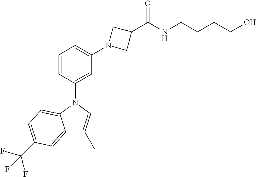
C1=CC(N2C3=CC=C(C(F)(F)F)C=C3C(C)=C2)=CC(N2CC(C(NCCCCO)=O)C2)=C1
